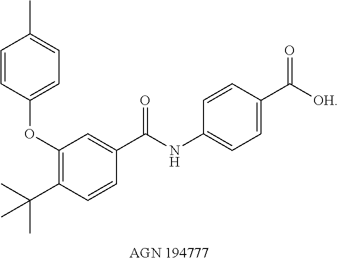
C1(OC2=CC=C(C)C=C2)=C(C(C)(C)C)C=CC(C(NC2=CC=C(C([OH])=O)C=C2)=O)=C1
